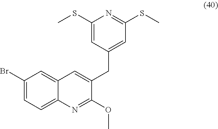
C1(Br)=CC=C2C(=C1)C=C(CC1=CC(SC)=NC(SC)=C1)C(OC)=N2
